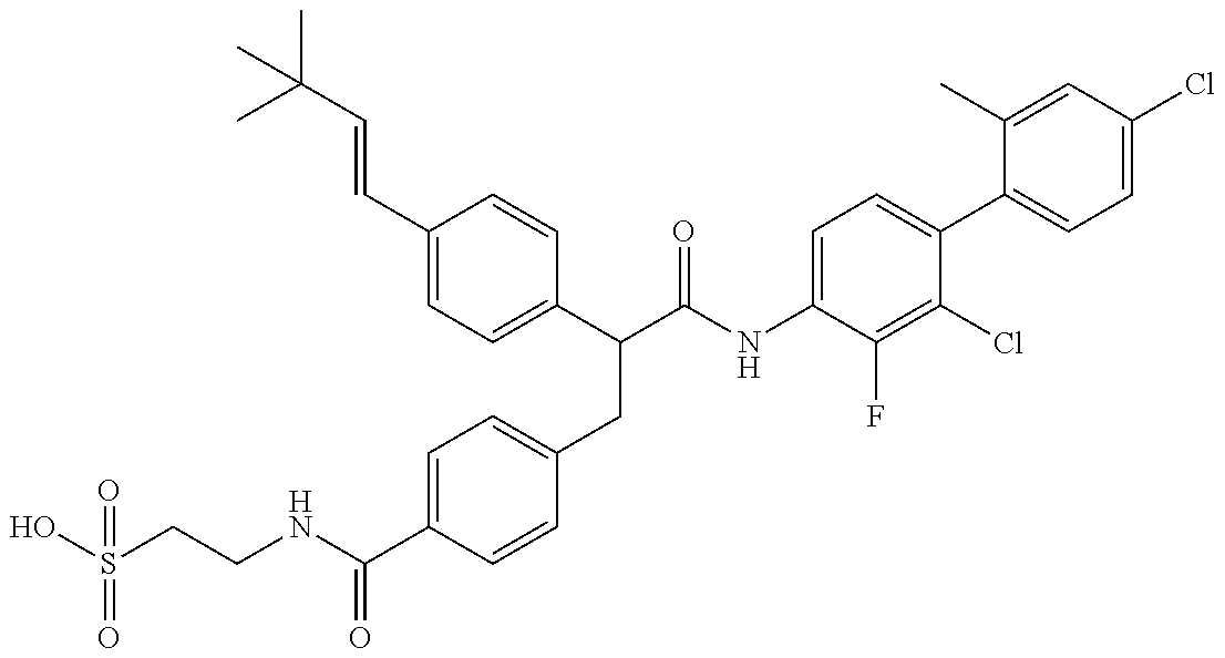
OS(CCNC(C1=CC=C(CC(C(NC2=CC=C(C3=CC=C(Cl)C=C3C)C(Cl)=C2F)=O)C2=CC=C(C=CC(C)(C)C)C=C2)C=C1)=O)(=O)=O
